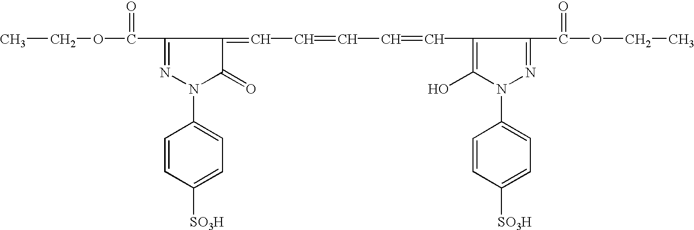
N1(C2=CC=C([SO3H])C=C2)C(=O)C(=CC=CC=CC2=C(O)N(C3=CC=C([SO3H])C=C3)N=C2C(OCC)=O)C(C(OCC)=O)=N1
